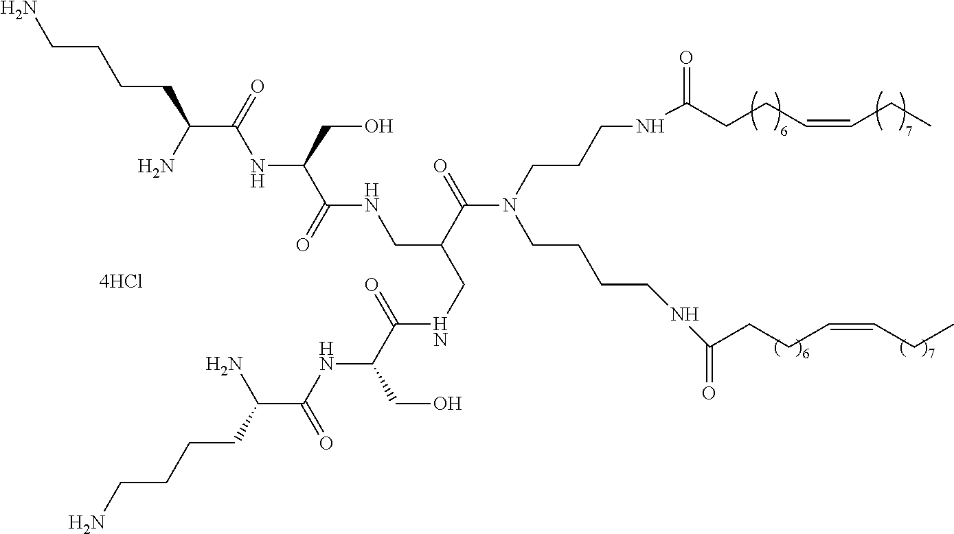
C(=O)(NCC(CNC(=O)C(CO)NC(C(CCCCN)N)=O)C(N(CCCNC(CCC=CCC)=O)CCCCNC(CCC=CCC)=O)=O)C(CO)NC(C(N)CCCCN)=O
